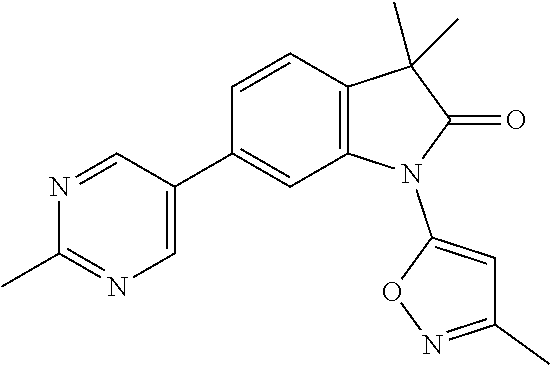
C1(C)=NC=C(C2=CC3=C(C=C2)C(C)(C)C(=O)N3C2=CC(C)=NO2)C=N1
